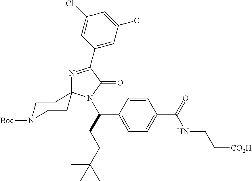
N1=C(C2=CC(Cl)=CC(Cl)=C2)C(=O)N(C(C2=CC=C(C(NCC[CO2H])=O)C=C2)CCC(C)(C)C)C12CCN([Boc])CC2
